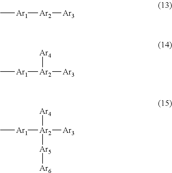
C[Ar1][Ar2][Ar3].C[Ar1][Ar2]([Ar3])[Ar4].C[Ar1][Ar2]([Ar3])([Ar4])[Ar5][Ar6]
